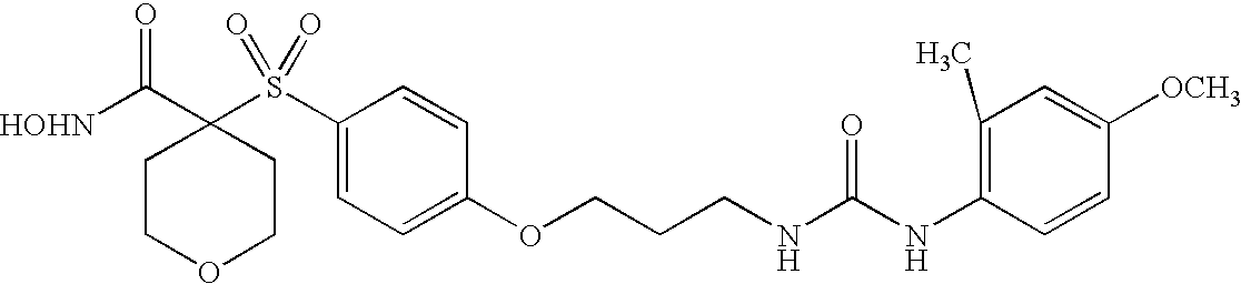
[HOHN]C(C1(S(C2=CC=C(OCCCNC(NC3=C(C)C=C([OCH3])C=C3)=O)C=C2)(=O)=O)CCOCC1)=O
